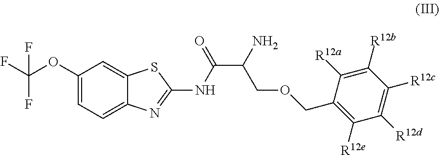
C1(OC(F)(F)F)=CC=C2C(=C1)SC(NC(C(N)COCC1=C([R12e])C([R12d])=C([R12c])C([R12b])=C1[R12a])=O)=N2
